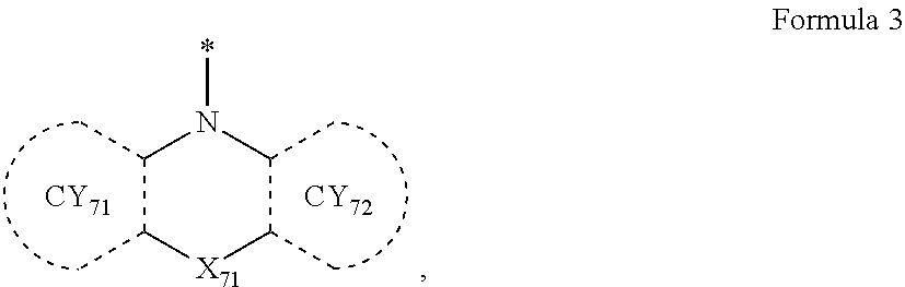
*N1C(C)C(C)[X71]C(C)C1C.[CY71].[CY72]
